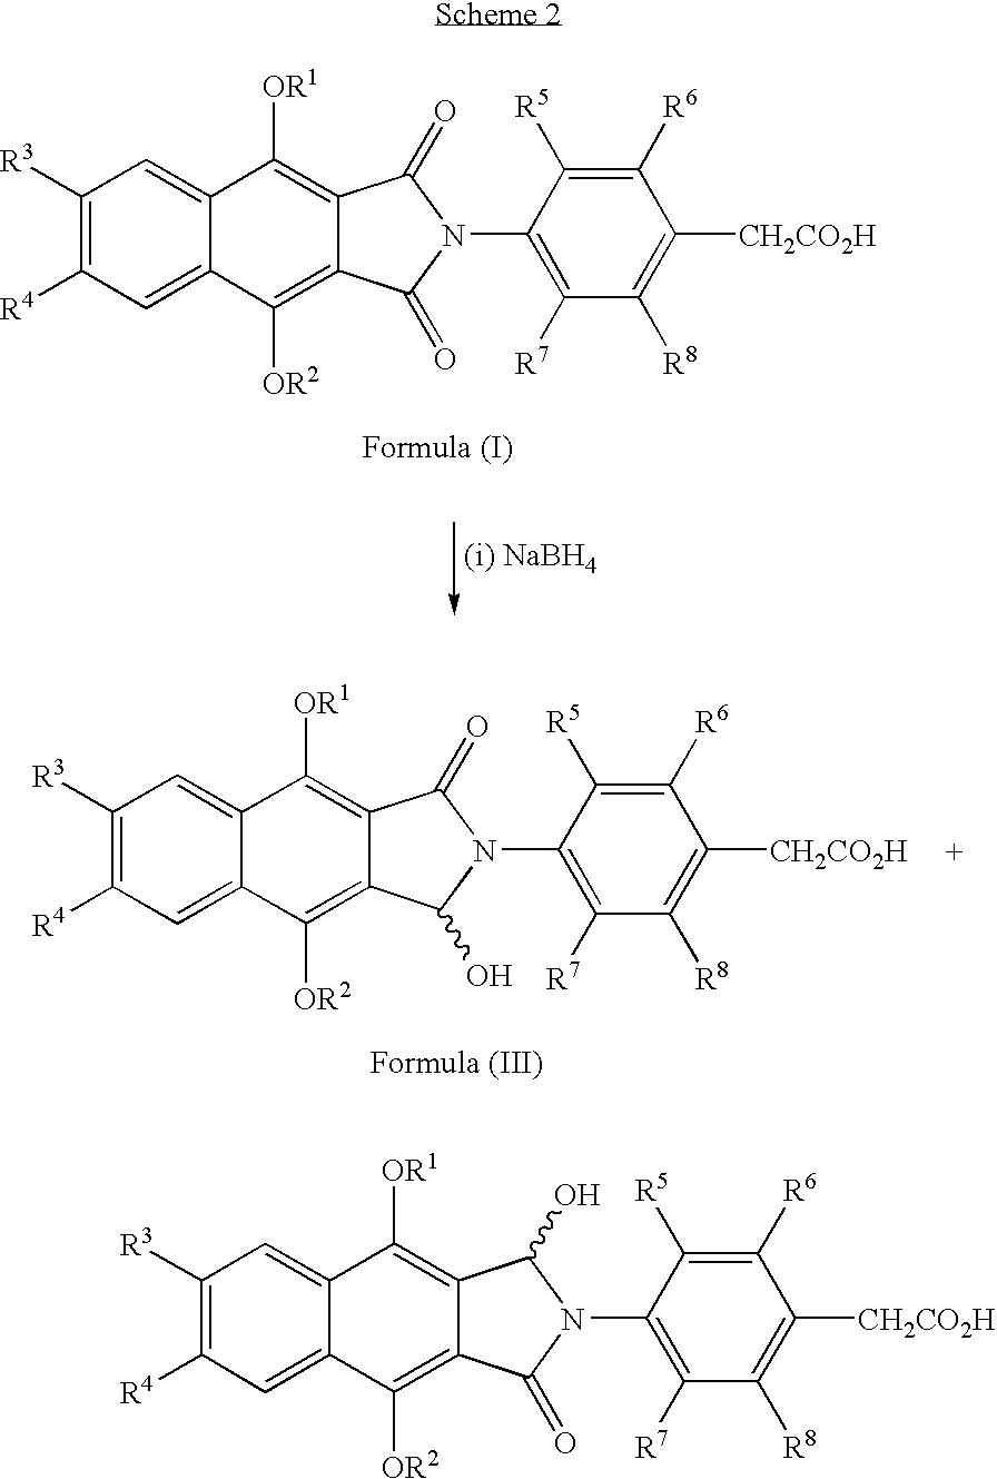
C1([R3])=C([R4])C=C2C(=C1)C([OR1])=C1C(=C2[OR2])C(=O)N(C2=C([R7])C([R8])=C([CH2CO2H])C([R6])=C2[R5])C1=O.C1([R3])=C([R4])C=C2C(=C1)C([OR1])=C1C(=C2[OR2])C(O)N(C2=C([R7])C([R8])=C([CH2CO2H])C([R6])=C2[R5])C1=O.C1([R3])=C([R4])C=C2C(=C1)C([OR1])=C1C(=C2[OR2])C(=O)N(C2=C([R7])C([R8])=C([CH2CO2H])C([R6])=C2[R5])C1O
